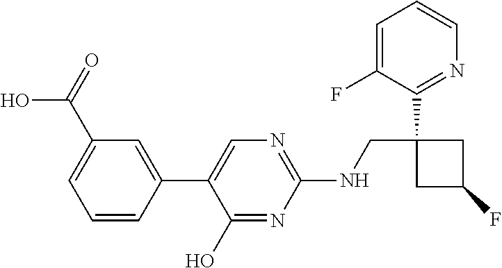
C1(O)=NC(NCC2(C3=NC=CC=C3F)CC(F)C2)=NC=C1C1=CC(C(O)=O)=CC=C1
